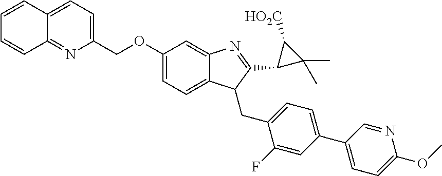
C12=CC=C(COC3=CC=C4C(=C3)N=C(C3C([HO2C])C3(C)C)C4CC3=CC=C(C4=CC=C(OC)N=C4)C=C3F)N=C1C=CC=C2
